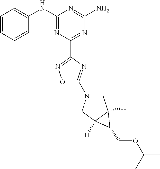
C1=CC=CC(NC2=NC(C3=NOC(N4CC5([H])C([H])(C4)C5COC(C)C)=N3)=NC(N)=N2)=C1
